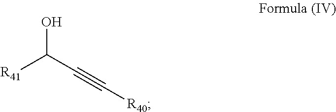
OC(C#C[R40])[R41]
